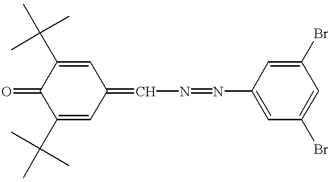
C1(C(C)(C)C)=CC(=CN=NC2=CC(Br)=CC(Br)=C2)C=C(C(C)(C)C)C1=O
